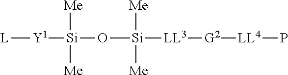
[L][Y1][Si]([Me])([Me])O[Si]([Me])([Me])[LL3][G2][LL4]P
